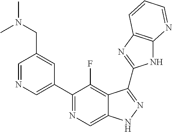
C1=NC=C(C2=NC=C3C(=C2F)C(C2=NC4=C(N2)N=CC=C4)=NN3)C=C1CN(C)C
